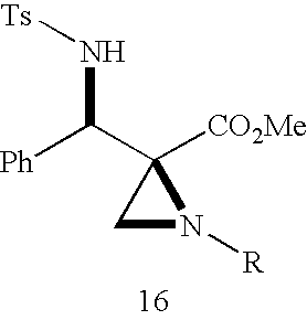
C1N([R])C1(C([Ph])N[Ts])[CO2Me]
